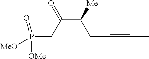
C(C([Me])CC#CC)(CP([OMe])([MeO])=O)=O
